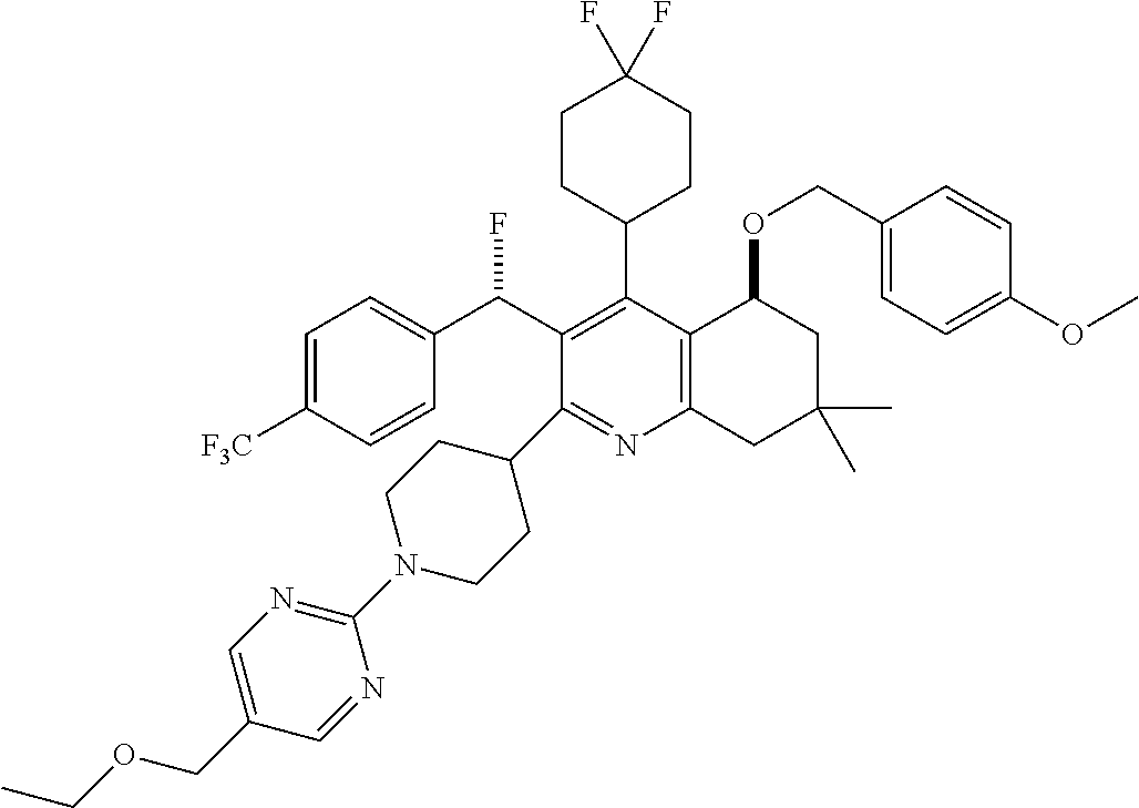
C1=C([F3C])C=CC(C(C2=C(C3CCC(F)(F)CC3)C3=C(N=C2C2CCN(C4=NC=C(COCC)C=N4)CC2)CC(C)(C)CC3OCC2=CC=C(OC)C=C2)F)=C1
